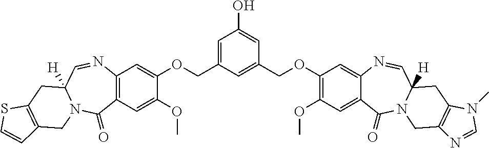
C1=C(COC2=CC3=C(C=C2OC)C(=O)N2C([H])(C=N3)CC3=C(C2)C=CS3)C=C(COC2=C(OC)C=C3C(=C2)N=CC2([H])N(C3=O)CC3=C(C2)N(C)C=N3)C=C1O
